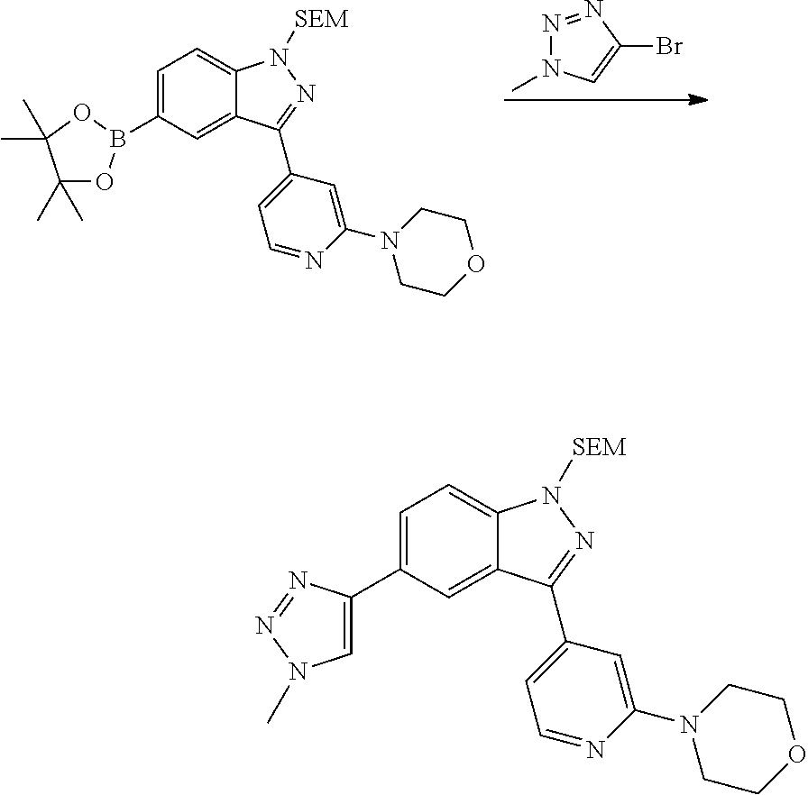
C1=C(C2=CN(C)N=N2)C=C2C(=C1)N([SEM])N=C2C1=CC=NC(N2CCOCC2)=C1.C1=C(B2OC(C)(C)C(C)(C)O2)C=C2C(=C1)N([SEM])N=C2C1=CC=NC(N2CCOCC2)=C1.N1=NC(Br)=CN1C
